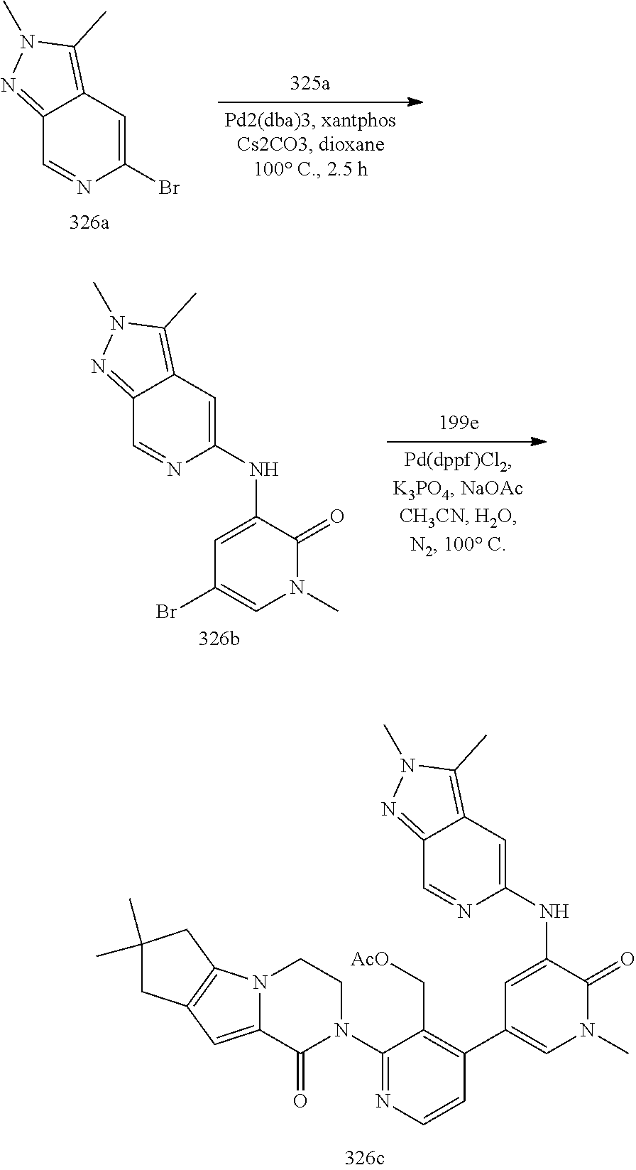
C12=NN(C)C(C)=C1C=C(Br)N=C2.C12=NN(C)C(C)=C1C=C(NC1=CC(Br)=CN(C)C1=O)N=C2.C12=NN(C)C(C)=C1C=C(NC1=CC(C3=C(C[AcO])C(N4CCN5C(=CC6=C5CC(C)(C)C6)C4=O)=NC=C3)=CN(C)C1=O)N=C2
